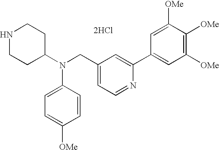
N1CCC(N(C2=CC=C([OMe])C=C2)CC2=CC=NC(C3=CC([OMe])=C([OMe])C([OMe])=C3)=C2)CC1.[2HCl]
